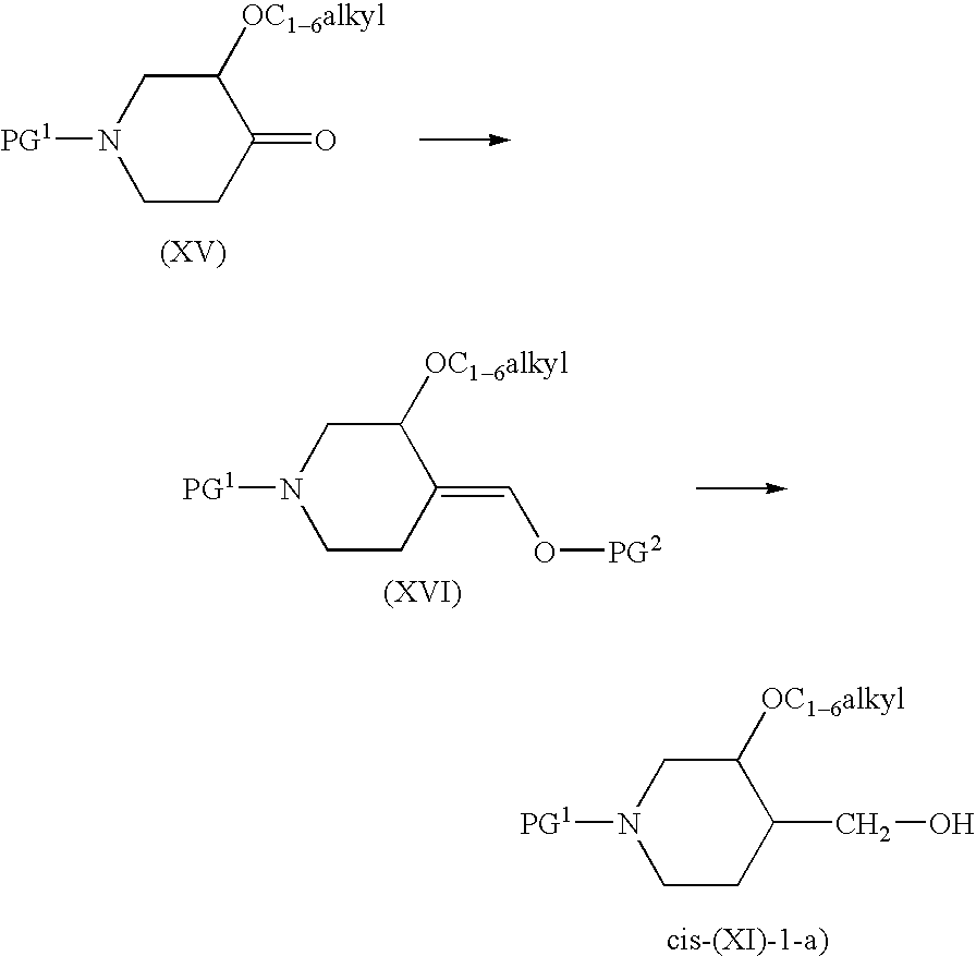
C1([OC16alkyl])CN([PG1])CCC1=O.C1([OC16alkyl])CN([PG1])CCC1=CO[PG2].C1([OC16alkyl])CN([PG1])CCC1CO
